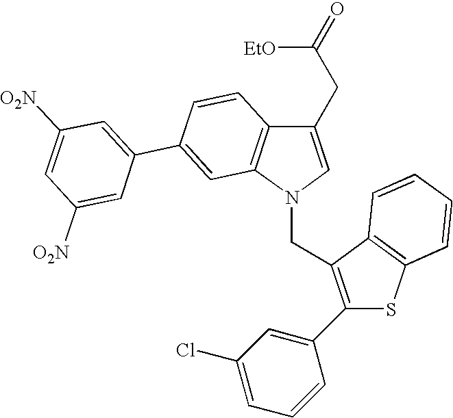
C(N1C=C(CC(=O)[EtO])C2=C1C=C(C1=CC([O2N])=CC([O2N])=C1)C=C2)C1=C(C2=CC(Cl)=CC=C2)SC2=C1C=CC=C2
